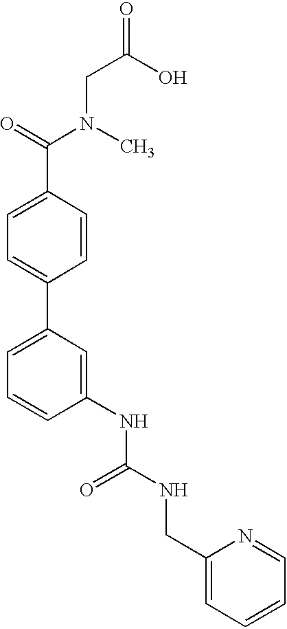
C1=C(C(=O)N(C)CC(O)=O)C=CC(C2=CC=CC(NC(NCC3=CC=CC=N3)=O)=C2)=C1
